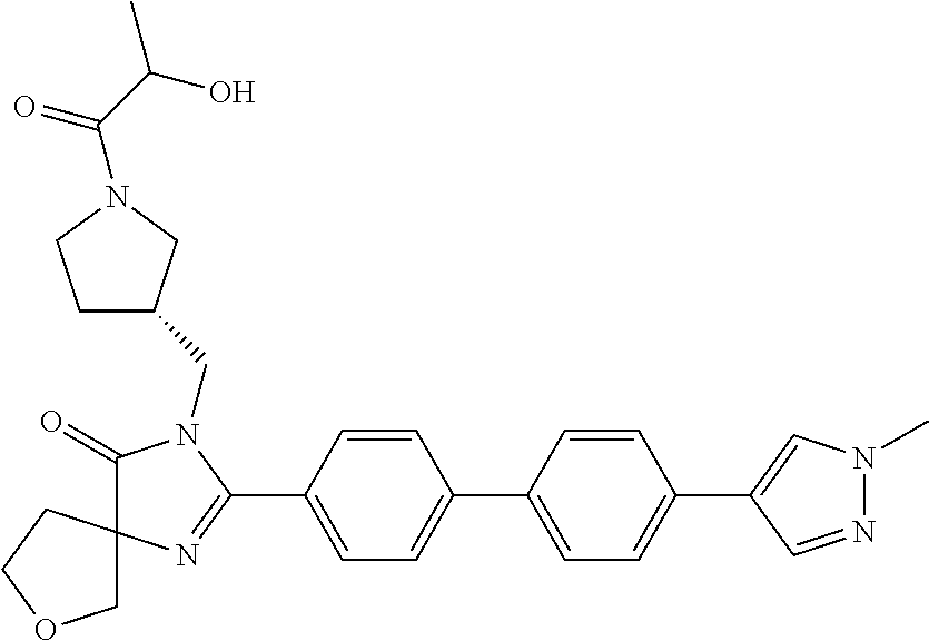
C1(=O)N(CC2CCN(C(C(O)C)=O)C2)C(C2=CC=C(C3=CC=C(C4=CN(C)N=C4)C=C3)C=C2)=NC12COCC2
